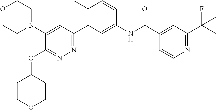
C1(N2CCOCC2)=CC(C2=C(C)C=CC(NC(C3=CC(C(C)(F)C)=NC=C3)=O)=C2)=NN=C1OC1CCOCC1
